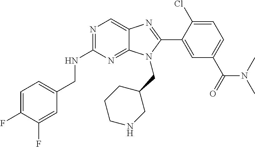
C1=C(F)C(F)=CC(CNC2=NC=C3C(=N2)N(CC2CCCNC2)C(C2=CC(C(=O)N(C)C)=CC=C2Cl)=N3)=C1
